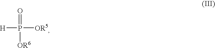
O=P([H])([OR5])[OR6]
